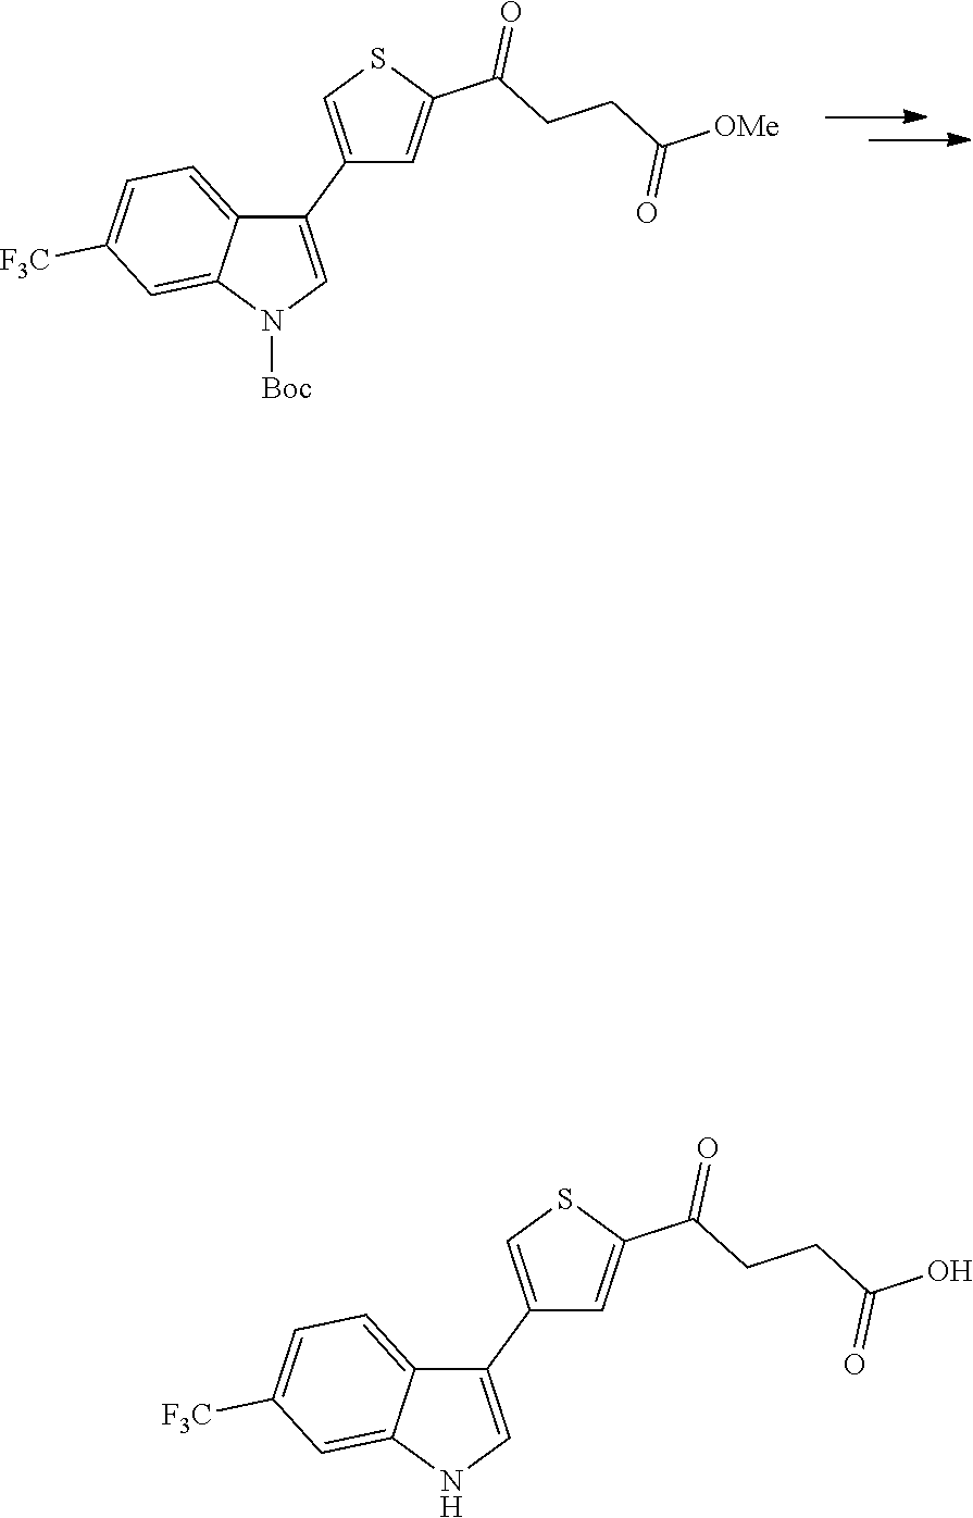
C1(C2=CSC(C(CCC([OMe])=O)=O)=C2)=CN([Boc])C2=CC([F3C])=CC=C12.C1(C2=CSC(C(CCC(O)=O)=O)=C2)=CNC2=CC([F3C])=CC=C12
